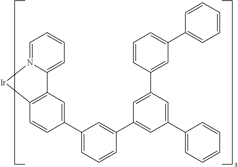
C12=CC=CC=N1[Ir]C1=C2C=C(C2=CC=CC(C3=CC(C4=CC=CC=C4)=CC(C4=CC(C5=CC=CC=C5)=CC=C4)=C3)=C2)C=C1
